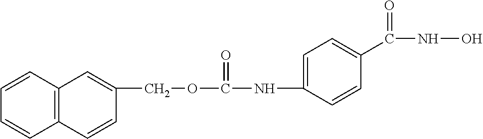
C12=C(C=CC=C1)C=C(COC(NC1=CC=C(C(NO)=O)C=C1)=O)C=C2
